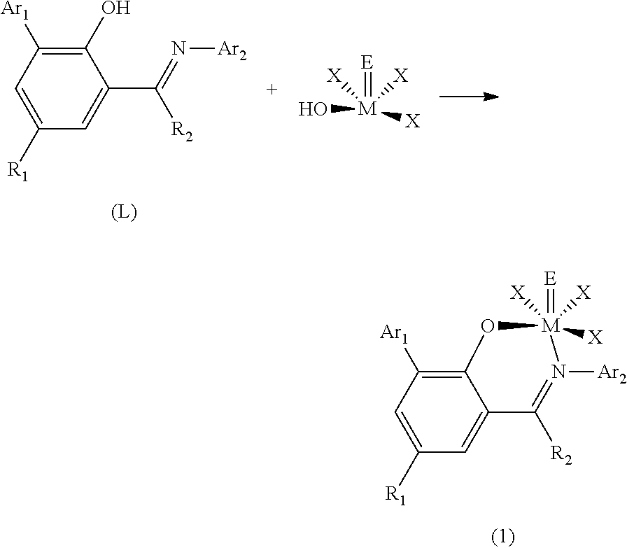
C1=C([R1])C=C(C(=N[Ar2])[R2])C(O)=C1[Ar1].[M](O)(=[E])([X])([X])[X].[Ar1]C1=C2O[M]([X])(=[E])([X])([X])N([Ar2])=C([R2])C2=CC([R1])=C1
